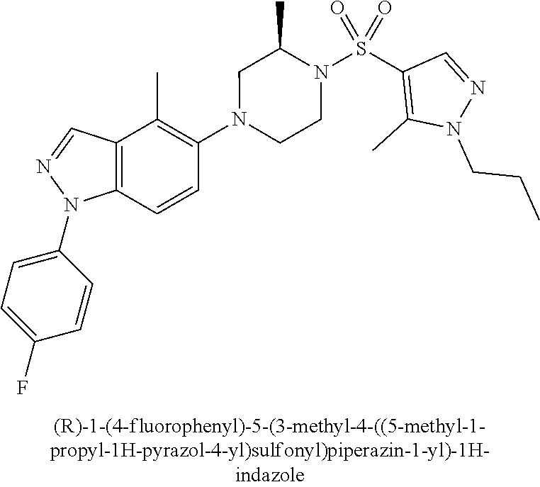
N1(C2=C(C)C3=C(C=C2)N(C2=CC=C(F)C=C2)N=C3)CCN(S(C2=C(C)N(CCC)N=C2)(=O)=O)C(C)C1
